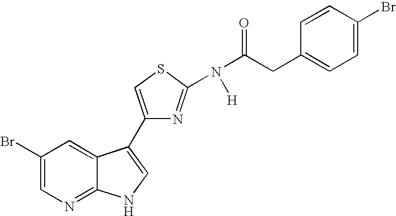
C1(Br)=CN=C2C(=C1)C(C1=CSC(N(C(=O)CC3=CC=C(Br)C=C3)[H])=N1)=CN2
